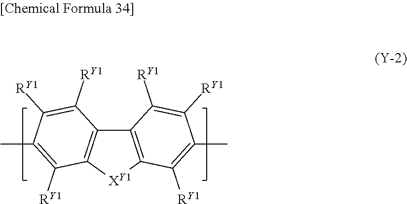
C12=C([XY1]C3=C1C([RY1])=C([RY1])C(C)=C3[RY1])C([RY1])=C(C)C([RY1])=C2[RY1]
